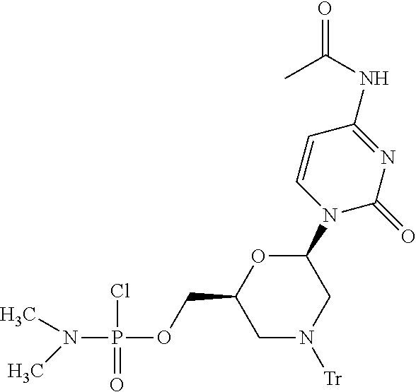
N1(C2OC(COP(Cl)(=O)N(C)C)CN([Tr])C2)C=CC(NC(C)=O)=NC1=O
